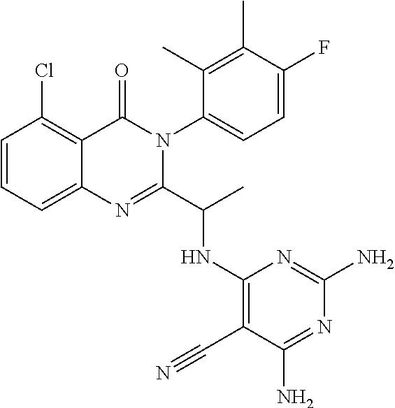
C1=CC=C2C(=C1Cl)C(=O)N(C1=CC=C(F)C(C)=C1C)C(C(C)NC1=C(C#N)C(N)=NC(N)=N1)=N2
